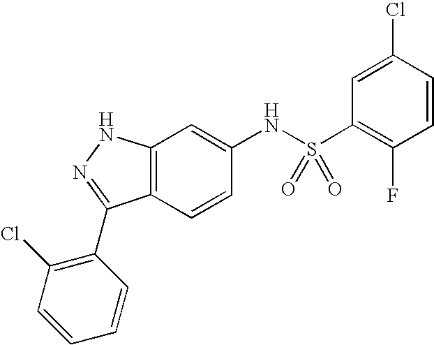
C12=C(C=CC(NS(C3=C(F)C=CC(Cl)=C3)(=O)=O)=C1)C(C1=C(Cl)C=CC=C1)=NN2
